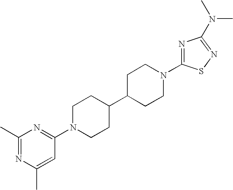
C1C(C2CCN(C3=NC(C)=NC(C)=C3)CC2)CCN(C2=NC(N(C)C)=NS2)C1
